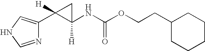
N1=CNC=C1C1([H])C([H])(NC(OCCC2CCCCC2)=O)C1
